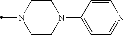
N1(C)CCN(C2=CC=NC=C2)CC1
